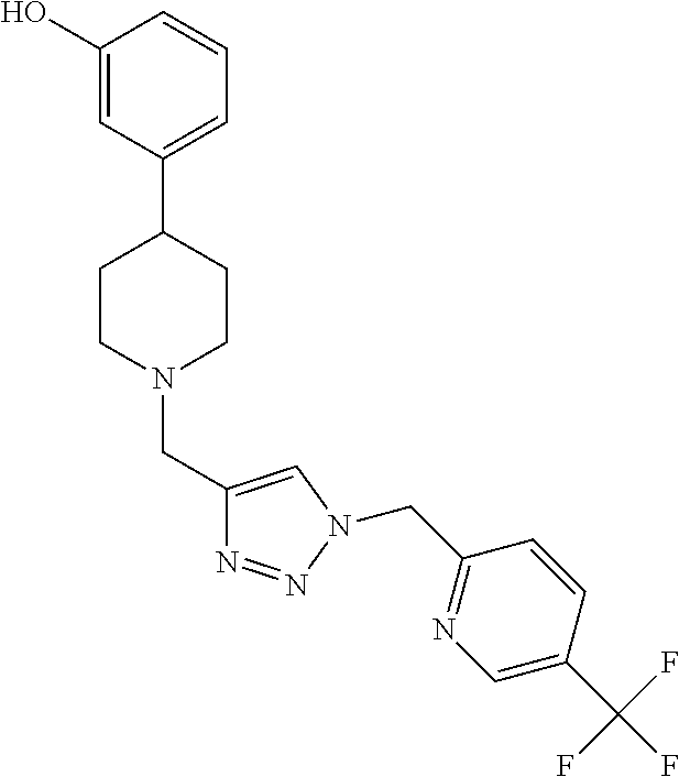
C1(O)=CC(C2CCN(CC3=CN(CC4=NC=C(C(F)(F)F)C=C4)N=N3)CC2)=CC=C1
